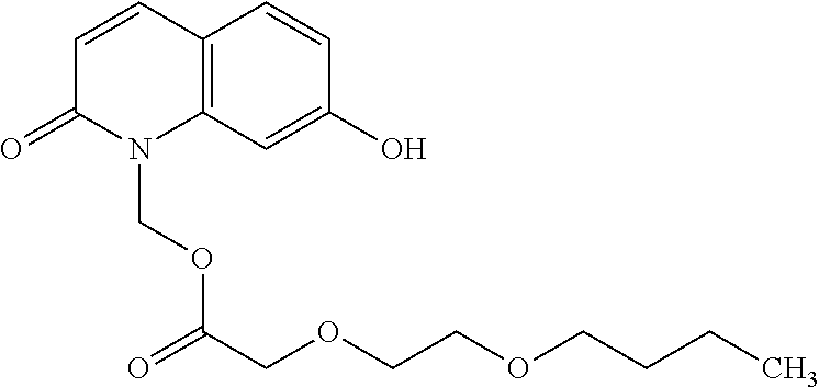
C12=C(C=C(O)C=C1)N(COC(COCCOCCCC)=O)C(=O)C=C2
